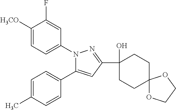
C1=C(C)C=CC(C2=CC(C3(O)CCC4(CC3)OCCO4)=NN2C2=CC=C([H3CO])C(F)=C2)=C1
